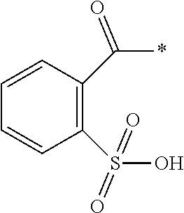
C1(S(O)(=O)=O)=C(C(*)=O)C=CC=C1
